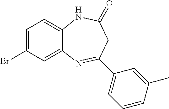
C12=CC=C(Br)C=C1N=C(C1=CC=CC(C)=C1)CC(=O)N2
